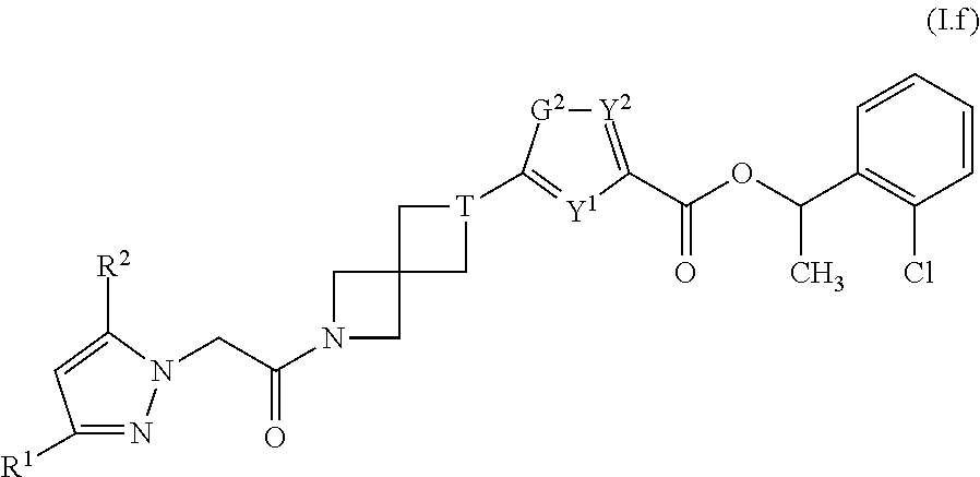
C1([R1])=NN(CC(N2CC3(C2)C[T](C2=[Y1]C(C(OC(C4=C(Cl)C=CC=C4)C)=O)=[Y2][G2]2)C3)=O)C([R2])=C1
